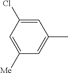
C1([Me])=CC(Cl)=CC(C)=C1
